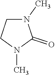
N1(C)CCN(C)C1=O
